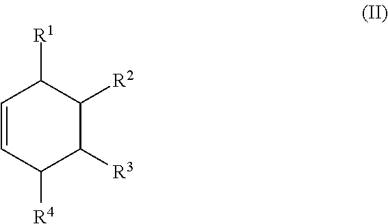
C1=CC([R4])C([R3])C([R2])C1[R1]
